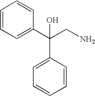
C(CN)(C1=CC=CC=C1)(C1=CC=CC=C1)O
